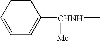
C1=CC=CC=C1[CHNH](C)[Me]
